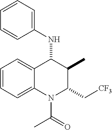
C1=CC=C2C(=C1)C(NC1=CC=CC=C1)C(C)C(C[CF3])N2C(=O)C
